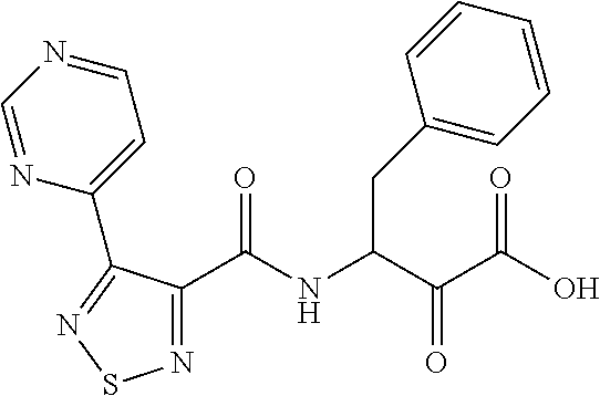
C1(C(NC(C(C(O)=O)=O)CC2=CC=CC=C2)=O)=NSN=C1C1=CC=NC=N1
